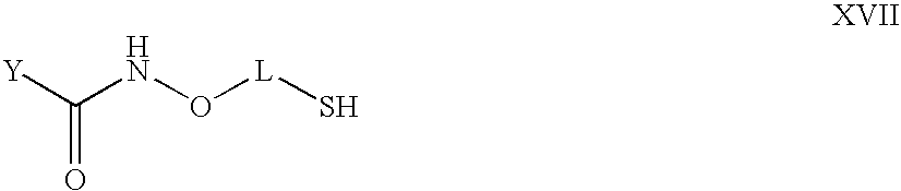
[Y]C(NO[L]S)=O
